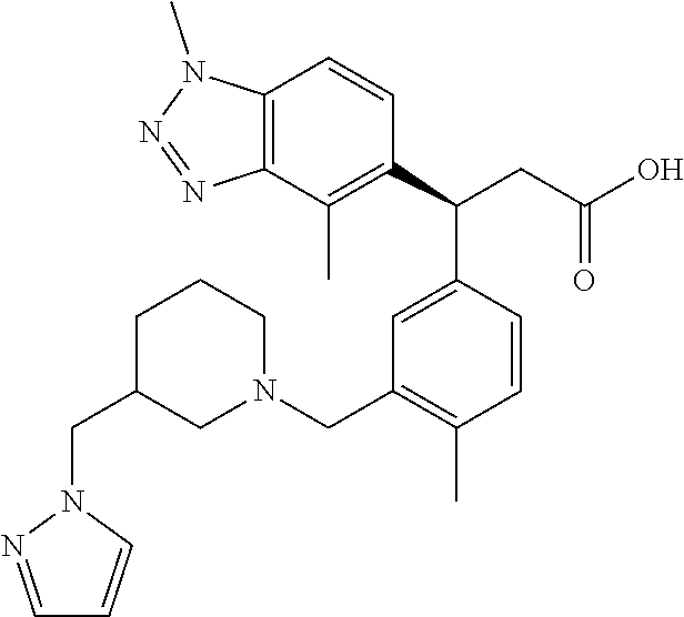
C12=C(C(C)=C(C(C3=CC(CN4CCCC(CN5N=CC=C5)C4)=C(C)C=C3)CC(O)=O)C=C1)N=NN2C
